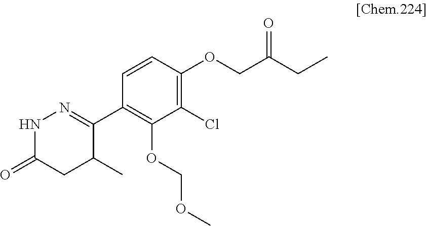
C1(C2=NNC(=O)CC2C)=C(OCOC)C(Cl)=C(OCC(CC)=O)C=C1
